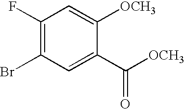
C1(F)=C(Br)C=C(C([OCH3])=O)C([OCH3])=C1
